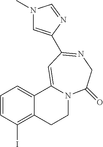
C1=CC(I)=C2C(=C1)C1=CC(C3=CN(C)C=N3)=NCC(=O)N1CC2
